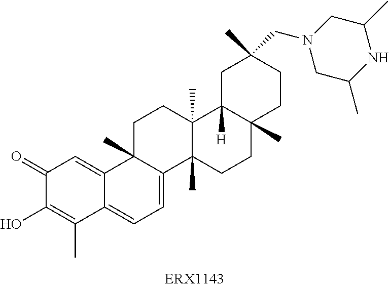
C1(=O)C(O)=C(C)C2=CC=C3C(C)(C2=C1)CCC1(C)C3(C)CCC2(C)C1([H])CC(C)(CN1CC(C)NC(C)C1)CC2
